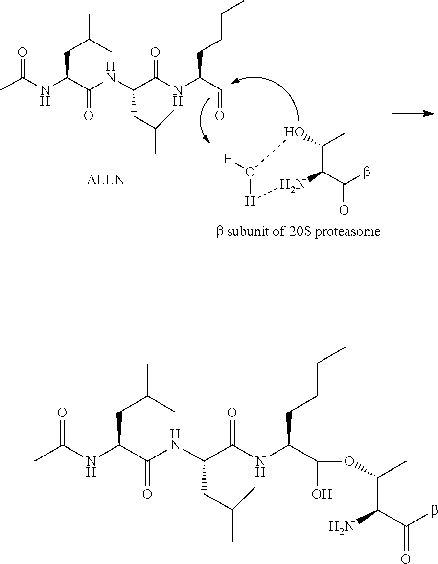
CC(NC(C(NC(C(NC(C=O)CCCC)=O)CC(C)C)=O)CC(C)C)=O.C1(C)C(C(b)=O)N[H]O([H])O1.CC(NC(C(NC(C(NC(C(O)OC(C)C(C(b)=O)N)CCCC)=O)CC(C)C)=O)CC(C)C)=O
